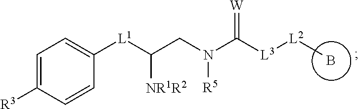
B.C1=C([R3])C=CC([L1]C(CN(C([L3][L2]C)=[W])[R5])[NR1R2])=C1
